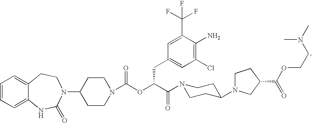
C1=CC=C2C(=C1)CCN(C1CCN(C(OC(C(=O)N3CCC(N4CCC(C(OCCN(C)C)=O)C4)CC3)CC3=CC(Cl)=C(N)C(C(F)(F)F)=C3)=O)CC1)C(=O)N2
